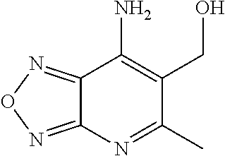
C12=NON=C1N=C(C)C(CO)=C2N
